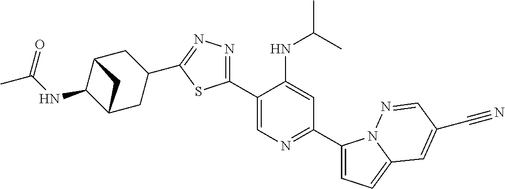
C1(C2=CN=C(C3=CC=C4N3N=CC(C#N)=C4)C=C2NC(C)C)=NN=C(C2CC3C(NC(C)=O)C(C2)C3)S1
